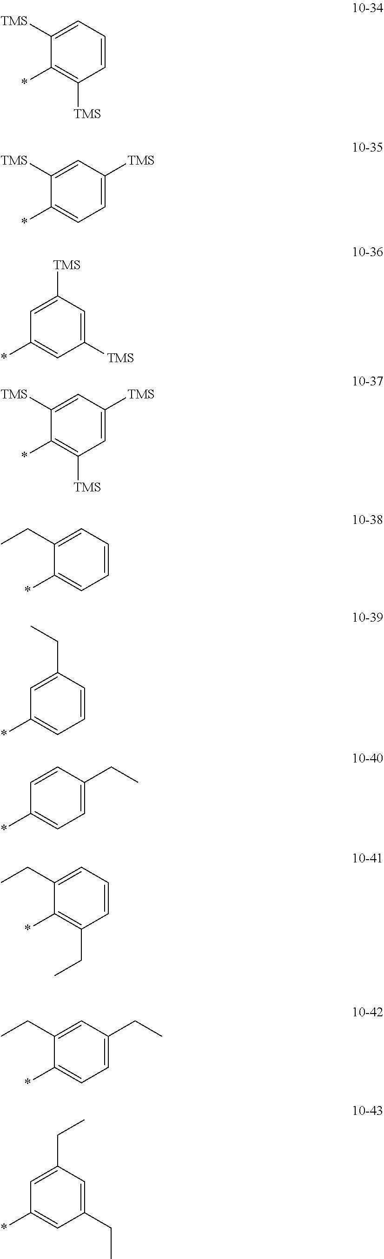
C1=CC=C([TMS])C(*)=C1[TMS].C1=C([TMS])C=C([TMS])C(*)=C1.C1([TMS])=CC([TMS])=CC(*)=C1.C1=C([TMS])C=C([TMS])C(*)=C1[TMS].C1=CC=C(CC)C(*)=C1.C1=CC(CC)=CC(*)=C1.C1=C(CC)C=CC(*)=C1.C1=CC=C(CC)C(*)=C1CC.C1=C(CC)C=C(CC)C(*)=C1.C1(CC)=CC(CC)=CC(*)=C1
